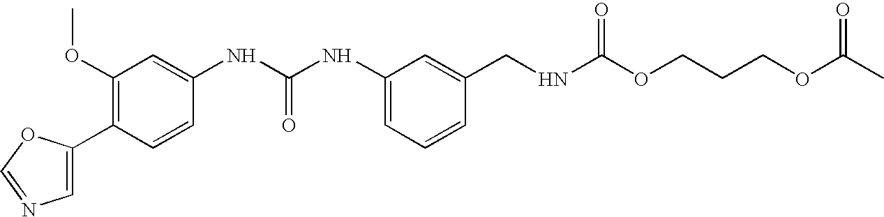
C1(C2=CN=CO2)=C(OC)C=C(NC(NC2=CC=CC(CNC(OCCCOC(C)=O)=O)=C2)=O)C=C1
